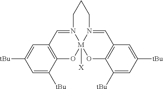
C1=C([tBu])C2=C(C=C1[tBu])C=N1[M]3([X])(O2)OC2=C(C=N3CCC1)C=C([tBu])C=C2[tBu]
